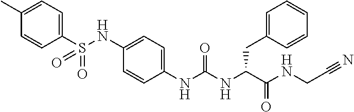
C1(C)=CC=C(S(NC2=CC=C(NC(NC(C(NCC#N)=O)CC3=CC=CC=C3)=O)C=C2)(=O)=O)C=C1
